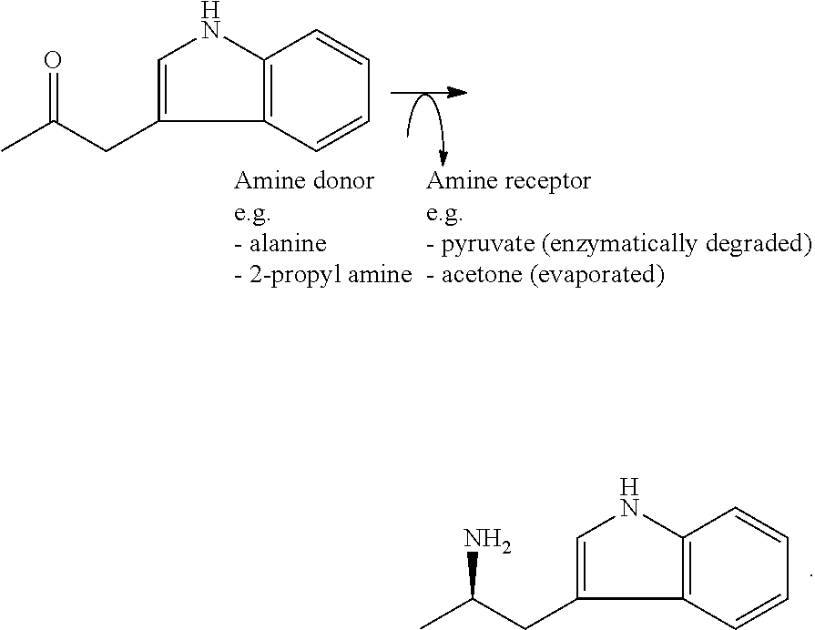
C12=C(NC=C1CC(C)=O)C=CC=C2.C12=C(NC=C1CC(C)N)C=CC=C2
